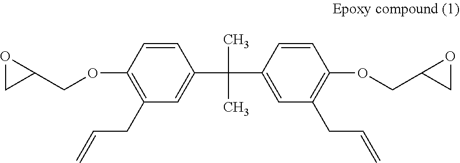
C1(OCC2OC2)=C(CC=C)C=C(C(C2=CC(CC=C)=C(OCC3CO3)C=C2)(C)C)C=C1
